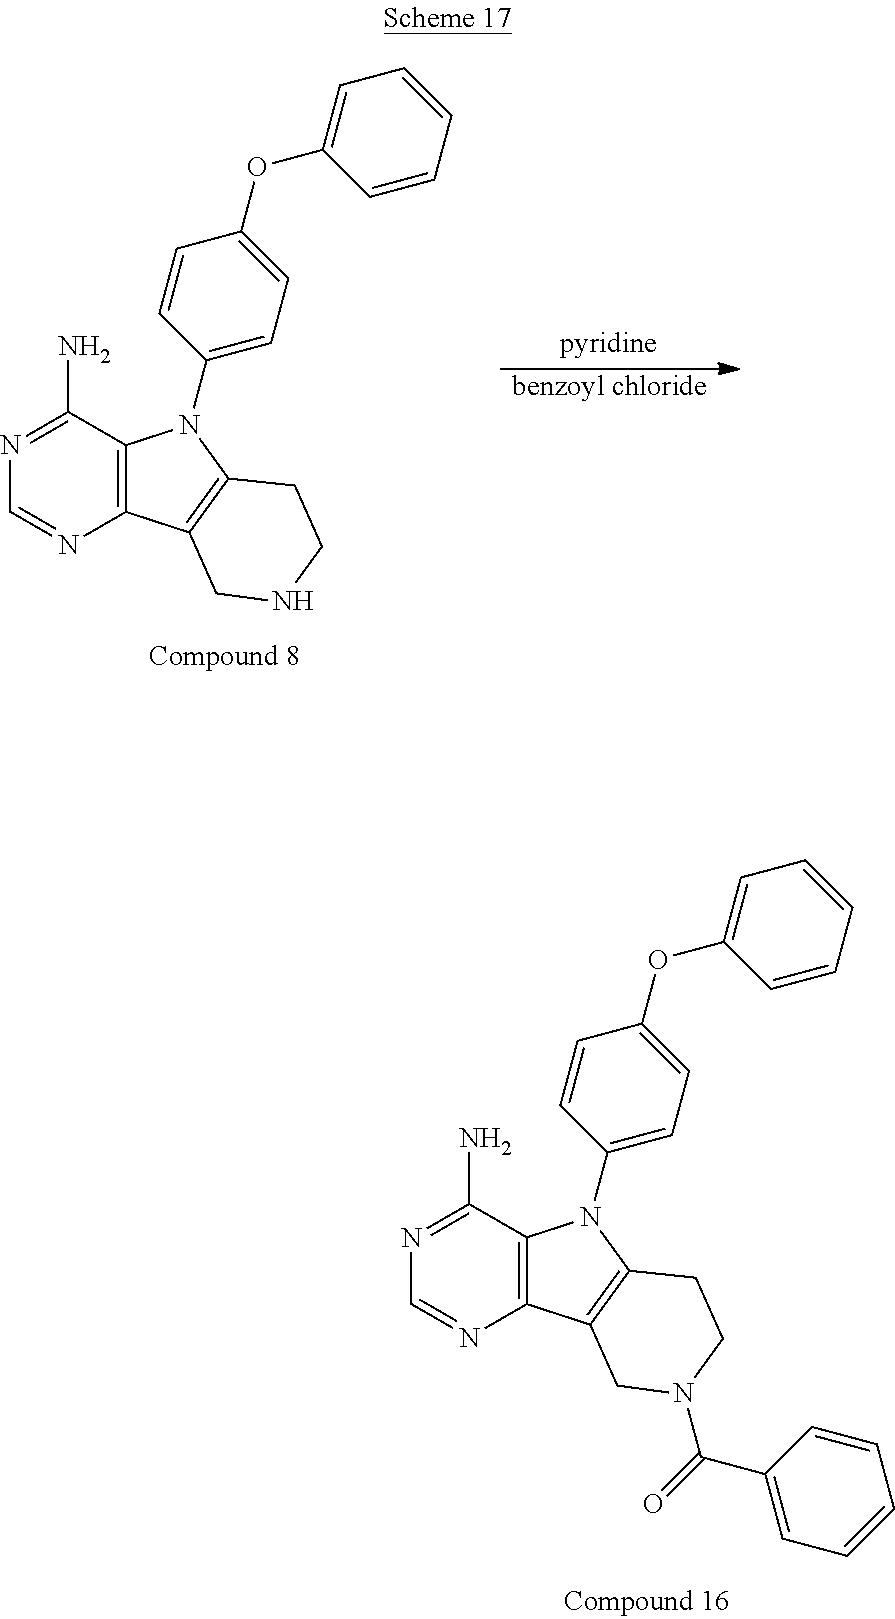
N1=C(N)C2=C(N=C1)C1=C(N2C2=CC=C(OC3=CC=CC=C3)C=C2)CCN(C(C2=CC=CC=C2)=O)C1.N1=C(N)C2=C(N=C1)C1=C(N2C2=CC=C(OC3=CC=CC=C3)C=C2)CCNC1.[benzoyl chloride]
